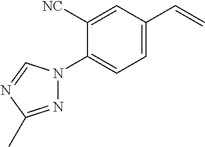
C1(N2N=C(C)N=C2)=CC=C(C=C)C=C1[NC]
